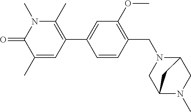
N1(C)C(C)=C(C2=CC(OC)=C(CN3C4CN(C)C(C3)C4)C=C2)C=C(C)C1=O
